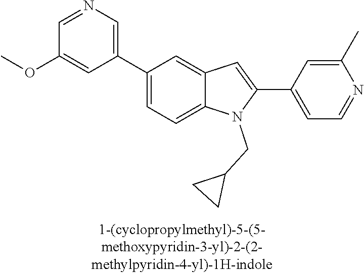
C1(C2=CC=C3C(=C2)C=C(C2=CC=NC(C)=C2)N3CC2CC2)=CN=CC(OC)=C1
